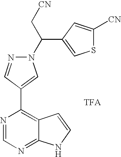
N1(C(C[CN])C2=CSC([CN])=C2)N=CC(C2=C3C(=NC=N2)NC=C3)=C1.[TFA]
